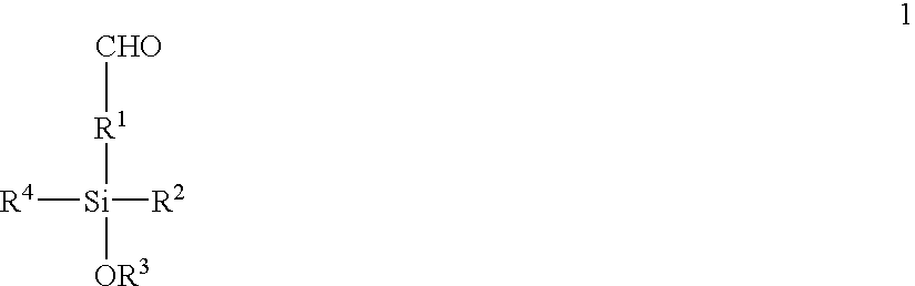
[R4][Si]([R1][CHO])([OR3])[R2]
